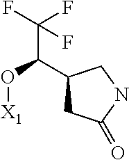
C1(C(C(F)(F)F)O[X1])CC(=O)NC1
